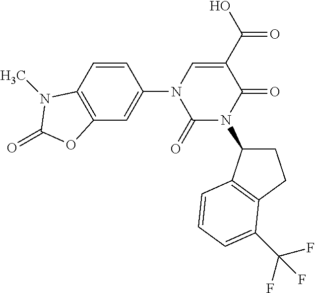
C1(=O)N(C2CCC3=C2C=CC=C3C(F)(F)F)C(=O)C(C(=O)O)=CN1C1=CC2=C(C=C1)N(C)C(=O)O2
